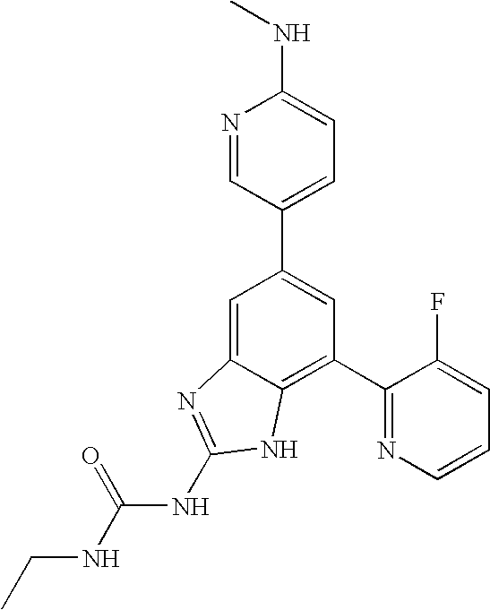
N1=CC(C2=CC(C3=NC=CC=C3F)=C3C(=C2)N=C(NC(NCC)=O)N3)=CC=C1NC
